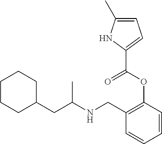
C1C(CC(NCC2=C(OC(C3=CC=C(C)N3)=O)C=CC=C2)C)CCCC1
